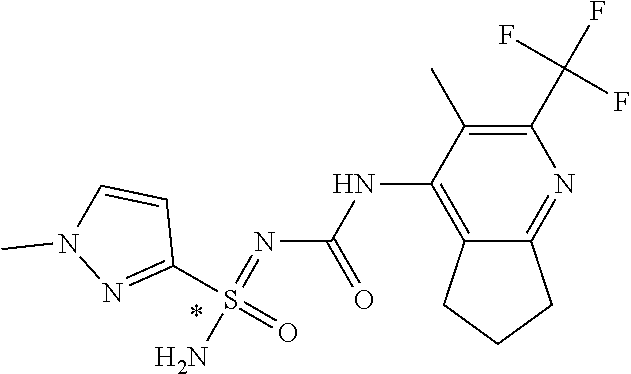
N(C1=C2C(=NC(C(F)(F)F)=C1C)CCC2)C(N=S(N)(C1=NN(C)C=C1)=O)=O
